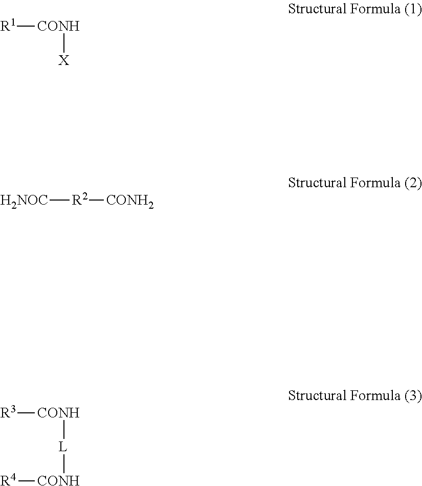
[R1][CONH][X].[H2NOC][R2][CONH2].[R3][CONH][L][CONH][R4]
